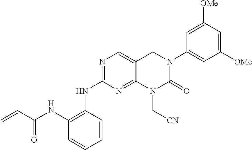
N1=C(NC2=C(NC(C=C)=O)C=CC=C2)N=C2C(=C1)CN(C1=CC([OMe])=CC([OMe])=C1)C(=O)N2C[CN]
